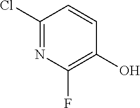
C1(Cl)=NC(F)=C(O)C=C1
